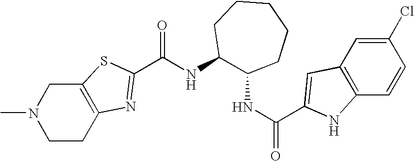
N1(C)CCC2=C(C1)SC(C(NC1C(NC(=O)C3=CC4=C(C=CC(Cl)=C4)N3)CCCCC1)=O)=N2
